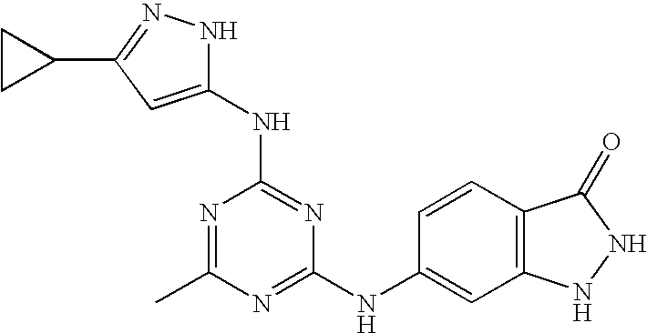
C1(C)=NC(NC2=CC(C3CC3)=NN2)=NC(NC2=CC3=C(C=C2)C(=O)NN3)=N1
